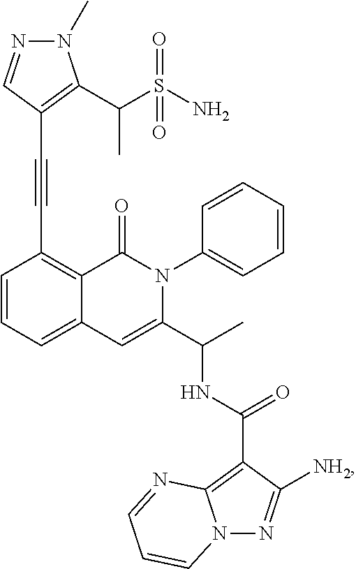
C1=CC=C2C(=C1C#CC1=C(C(S(N)(=O)=O)C)N(C)N=C1)C(=O)N(C1=CC=CC=C1)C(C(C)NC(C1=C3N(N=C1[NH2])C=CC=N3)=O)=C2
